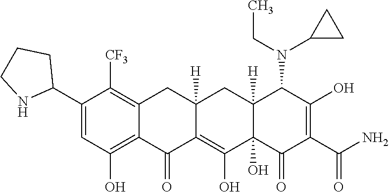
C12=C(O)C=C(C3CCCN3)C([CF3])=C1CC1([H])C(=C(O)C3(O)C([H])(C1)C(N(C1CC1)CC)C(O)=C(C(N)=O)C3=O)C2=O
